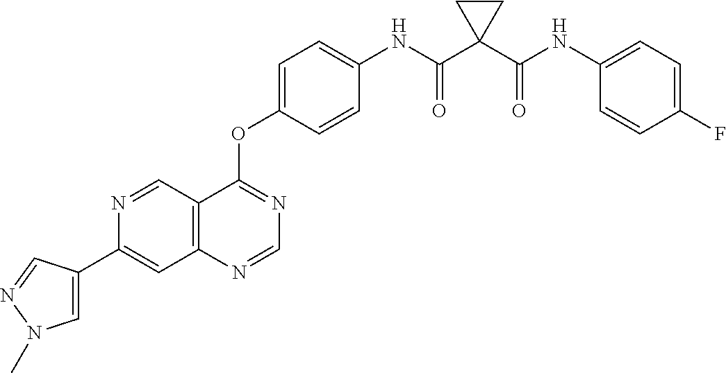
N1=CC2=C(C=C1C1=CN(C)N=C1)N=CN=C2OC1=CC=C(NC(C2(C(NC3=CC=C(F)C=C3)=O)CC2)=O)C=C1
